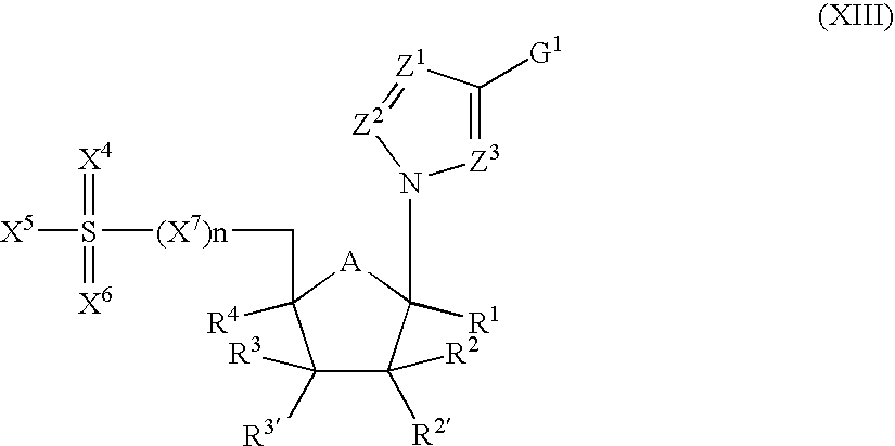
C1([R3])([R3])C([R2])([R2])C(N2[Z2]=[Z1]C([G1])=[Z3]2)([R1])[A]C1(C[(X7)n]S([X5])(=[X4])=[X6])[R4]
